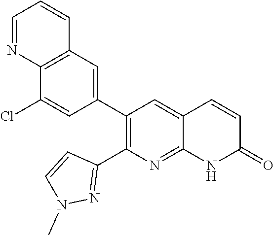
C12=C(C=C(C3=C(C4=NN(C)C=C4)N=C4C(=C3)C=CC(=O)N4)C=C1Cl)C=CC=N2
